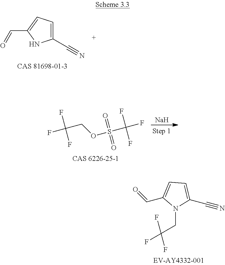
C1(C#N)=CC=C(C=O)N1.[Na].FC(COS(C(F)(F)F)(=O)=O)(F)F.FC(CN1C(C#N)=CC=C1C=O)(F)F
